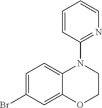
C1=C(Br)C=C2C(=C1)N(C1=NC=CC=C1)CCO2
